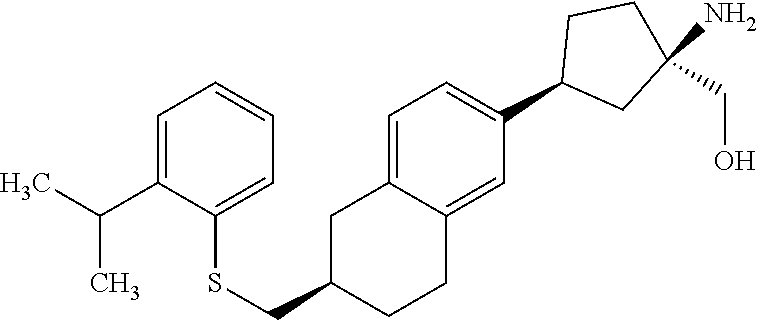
C1=C2C(=CC(C3CC(N)(CO)CC3)=C1)CCC(CSC1=CC=CC=C1C(C)C)C2
